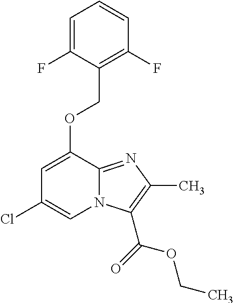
N12C(=NC(C)=C1C(=O)OCC)C(OCC1=C(F)C=CC=C1F)=CC(Cl)=C2
